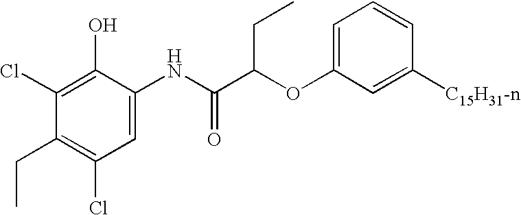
C1=C(NC(C(OC2=CC=CC([C15H31-n])=C2)CC)=O)C(O)=C(Cl)C(CC)=C1Cl
